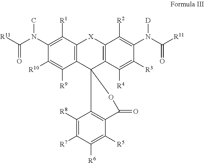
C12=C(C([R1])=C(N(C)C([R11])=O)C([R10])=C1[R9])[X]C1=C(C23C2=C(C([R5])=C([R6])C([R7])=C2[R8])C(=O)O3)C([R4])=C([R3])C(N(C([R11])=O)[D])=C1[R2]
